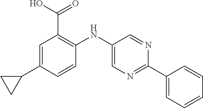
C1=C(C2CC2)C=CC(NC2=CN=C(C3=CC=CC=C3)N=C2)=C1C(O)=O
